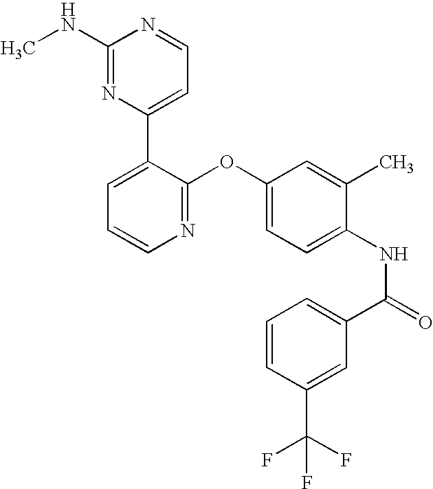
C1(NC)=NC(C2=CC=CN=C2OC2=CC=C(NC(=O)C3=CC=CC(C(F)(F)F)=C3)C(C)=C2)=CC=N1
